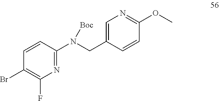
N1=C(N(CC2=CN=C(OC)C=C2)[Boc])C=CC(Br)=C1F
